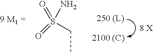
S(=O)(CC)(N)=O.[2100 (C)]
